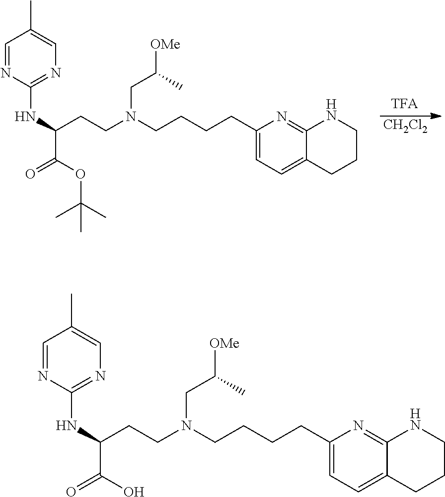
C(CN(CCCCC1=CC=C2C(=N1)NCCC2)CCC(C(=O)O)NC1=NC=C(C)C=N1)(C)[OMe].C(CN(CCCCC1=CC=C2C(=N1)NCCC2)CCC(C(=O)OC(C)(C)C)NC1=NC=C(C)C=N1)(C)[OMe].[CH2Cl2]
